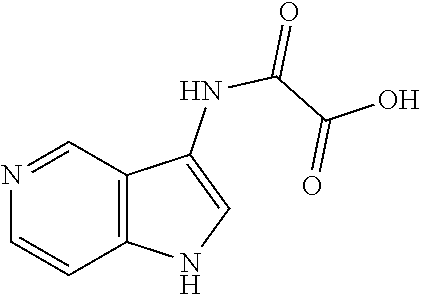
C12=C(C=NC=C1)C(NC(C(O)=O)=O)=CN2
